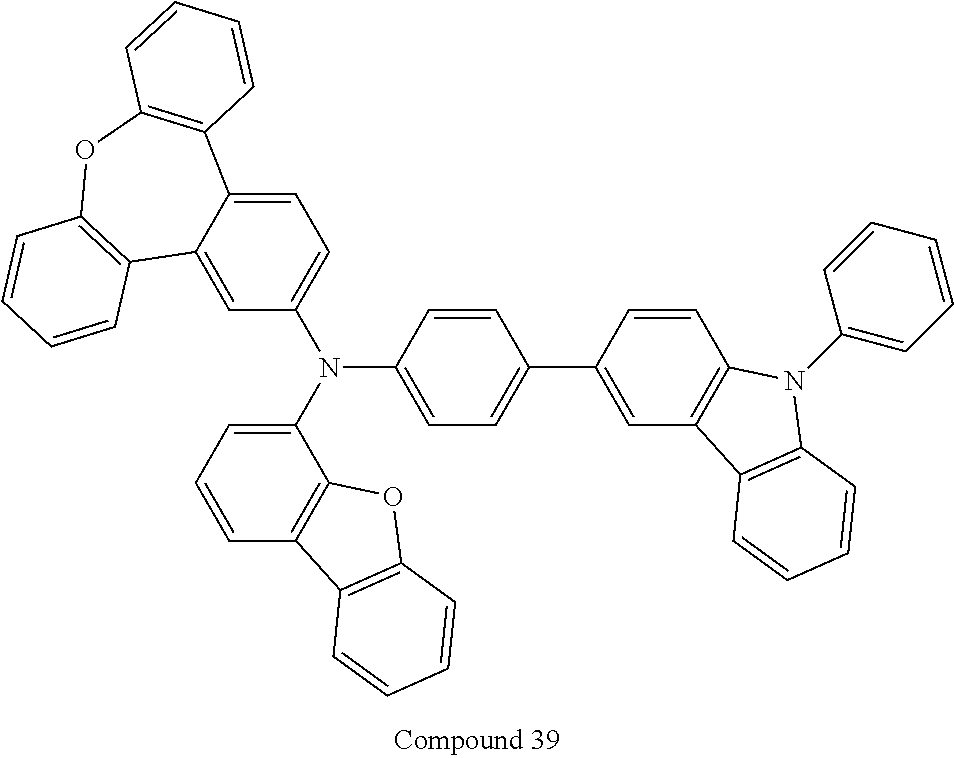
C1=CC=C(N(C2=CC=C3C(=C2)C2=C(OC4=C3C=CC=C4)C=CC=C2)C2=CC=C(C3=CC4=C(C=C3)N(C3=CC=CC=C3)C3=C4C=CC=C3)C=C2)C2=C1C1=C(O2)C=CC=C1
